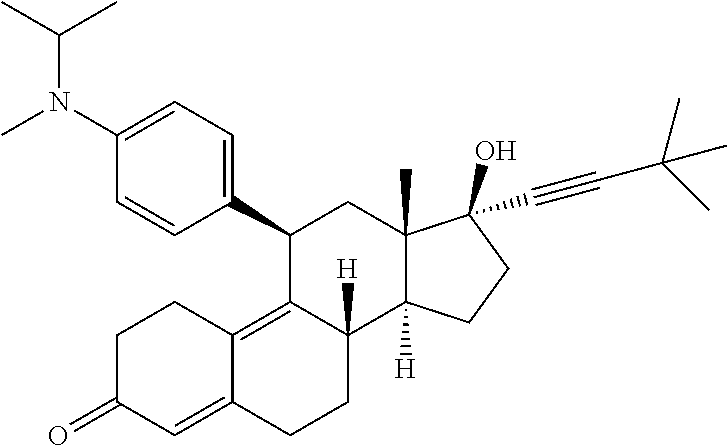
C1(C2=CC=C(N(C)C(C)C)C=C2)C2=C3C(=CC(=O)CC3)CCC2([H])C2([H])C(C)(C1)C(C#CC(C)(C)C)(O)CC2
